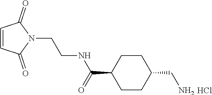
C1CC(C(=O)NCCN2C(=O)C=CC2=O)CCC1CN.Cl
